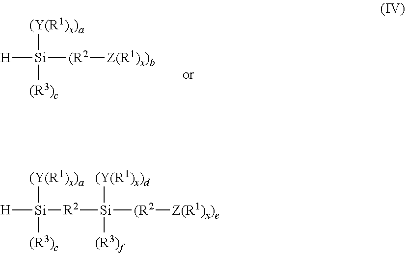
[H][Si]([(R2][Z(R1)x)b])([(Y(R1)x)a])[(R3)c].[R2]([Si]([(R2][Z(R1)x)e])([(Y(R1)x)d])[(R3)f])[Si]([H])([(Y(R1)x)a])[(R3)c]
